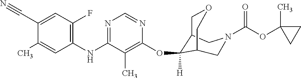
C1(NC2=NC=NC(OC3([H])C4COCC3CN(C(OC3(C)CC3)=O)C4)=C2C)=C(F)C=C(C#N)C(C)=C1
